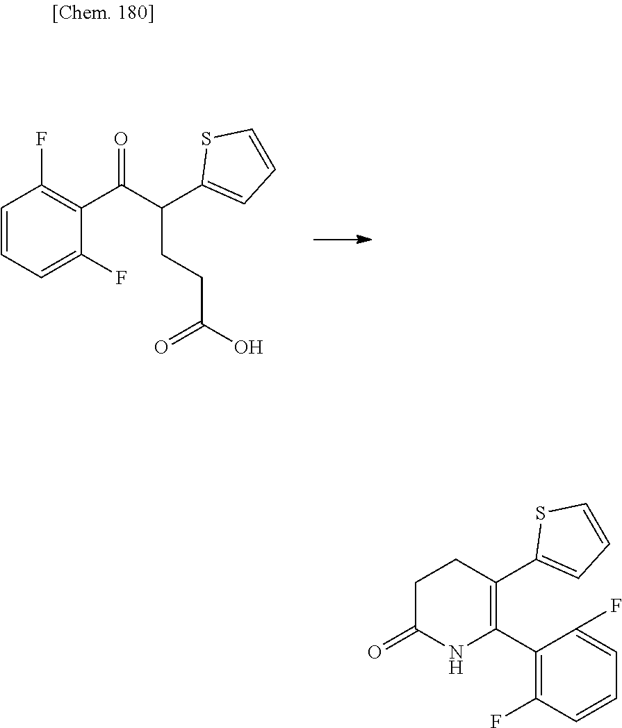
C1=CC=C(F)C(C(C(C2=CC=CS2)CCC(O)=O)=O)=C1F.C1(C2=C(C3=CC=CS3)CCC(=O)N2)=C(F)C=CC=C1F
